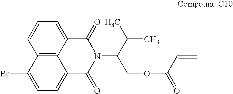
C12=C3C(=CC=C1)C(=O)N(C(COC(=O)C=C)C(C)C)C(=O)C3=CC=C2Br
